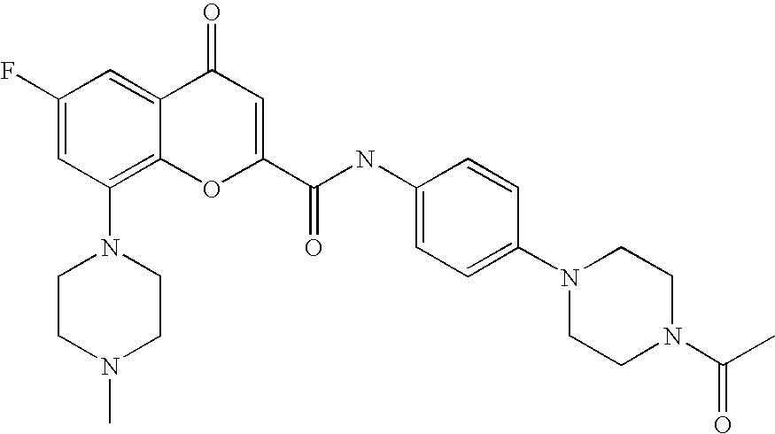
C1(F)=CC(N2CCN(C)CC2)=C2C(=C1)C(=O)C=C(C(=O)NC1=CC=C(N3CCN(C(=O)C)CC3)C=C1)O2
